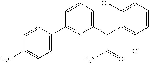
C1(C)=CC=C(C2=NC(C(C3=C(Cl)C=CC=C3Cl)C(=O)N)=CC=C2)C=C1
